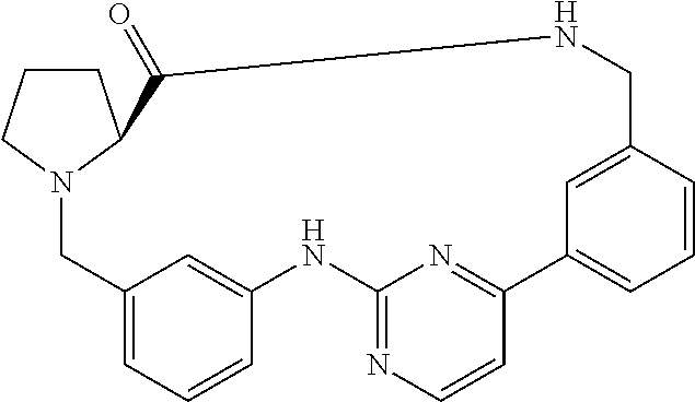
C1CCN2C1C(=O)NCC1=CC(=CC=C1)C1=NC(=NC=C1)NC1=CC(=CC=C1)C2
